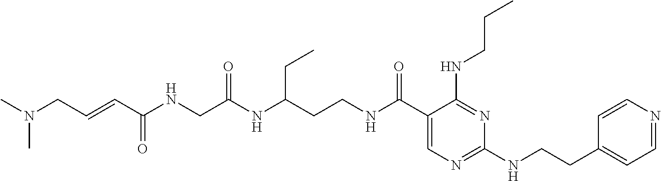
C(NC(C1=CN=C(NCCC2=CC=NC=C2)N=C1NCCC)=O)CC(CC)NC(=O)CNC(=O)C=CCN(C)C
